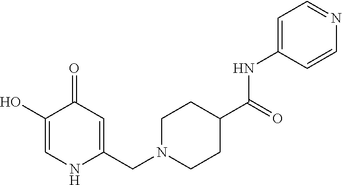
C1(O)=CNC(CN2CCC(C(=O)NC3=CC=NC=C3)CC2)=CC1=O
